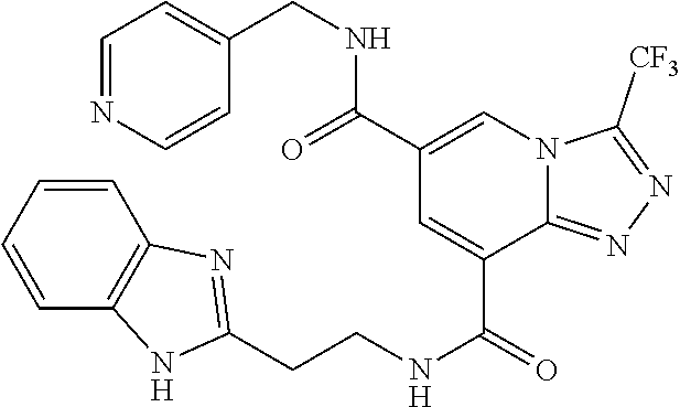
C1=CC=CC2=C1N=C(CCNC(=O)C1=CC(C(NCC3=CC=NC=C3)=O)=CN3C1=NN=C3[CF3])N2
